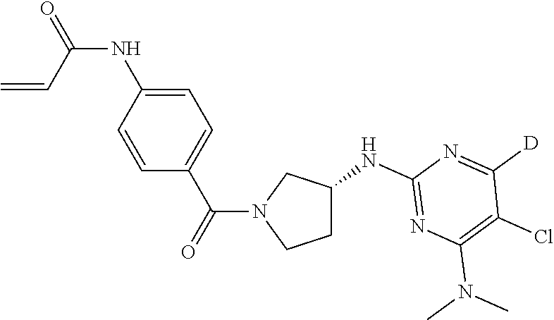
C1C(NC2=NC(N(C)C)=C(Cl)C([D])=N2)CN(C(C2=CC=C(NC(=O)C=C)C=C2)=O)C1
